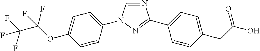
N1=CN(C2=CC=C(OC(C(F)(F)F)(F)F)C=C2)N=C1C1=CC=C(CC(O)=O)C=C1
